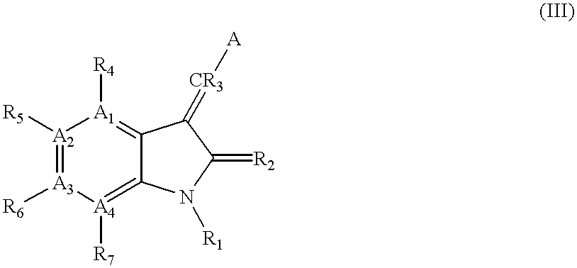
[A2]1([R5])=[A3]([R6])[A4]([R7])=C2C(=[A1]1[R4])C(=[CR3][A])C(=[R2])N2[R1]
